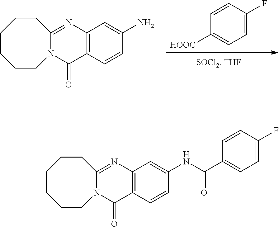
C1([HOOC])=CC=C(F)C=C1.C12=C(C=CC(N)=C1)C(=O)N1C(=N2)CCCCCC1.C12=C(C=CC(NC(C3=CC=C(F)C=C3)=O)=C1)C(=O)N1C(=N2)CCCCCC1
